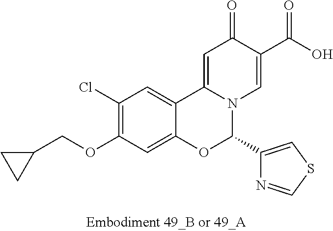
C1(Cl)=C(OCC2CC2)C=C2C(=C1)C1=CC(=O)C(C(O)=O)=CN1C(C1=CSC=N1)O2
